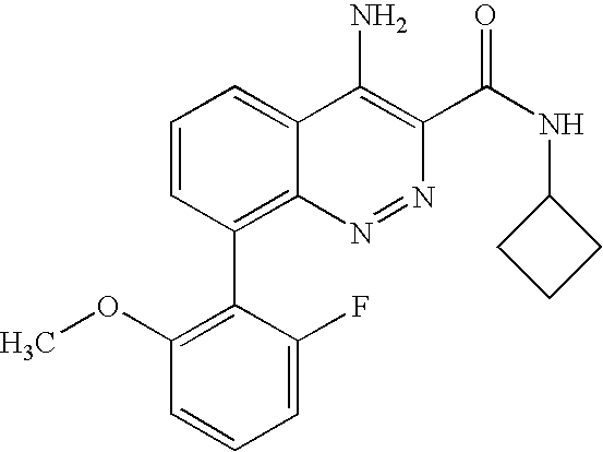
C1(OC)=C(C2=C3C(=CC=C2)C(N)=C(C(NC2CCC2)=O)N=N3)C(F)=CC=C1
